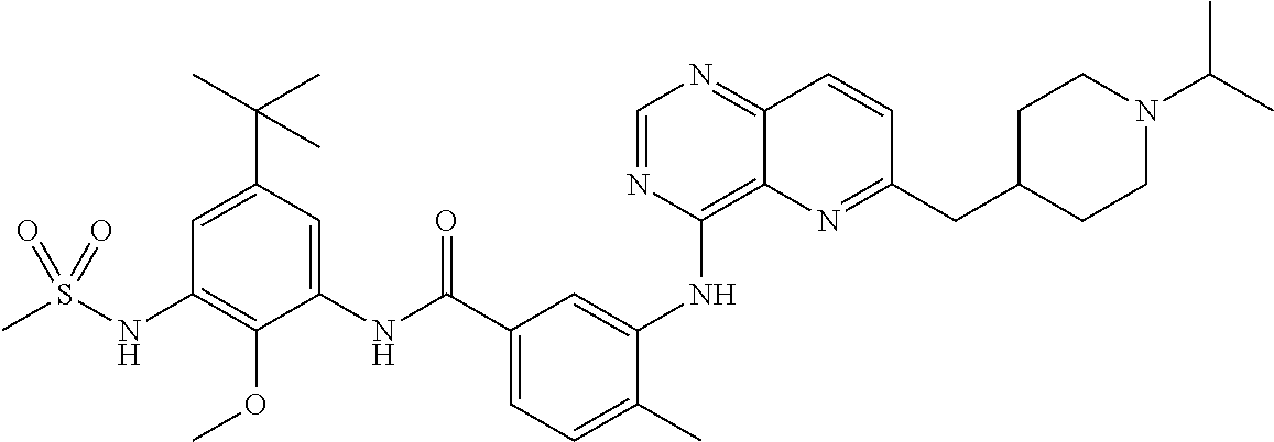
C1=NC(NC2=CC(C(NC3=CC(C(C)(C)C)=CC(NS(C)(=O)=O)=C3OC)=O)=CC=C2C)=C2C(=N1)C=CC(CC1CCN(C(C)C)CC1)=N2
